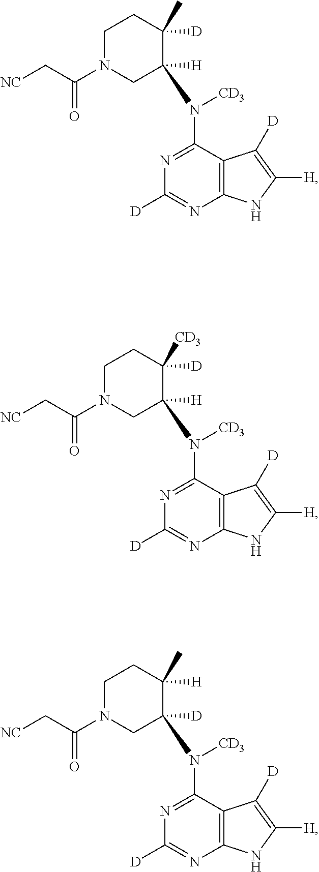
C12=C(C(N([CD3])C3([H])CN(C(C[NC])=O)CCC3([D])C)=NC([D])=N1)C([D])=C([H])N2.C12=C(C(N([CD3])C3([H])CN(C(C[NC])=O)CCC3([D])[CD3])=NC([D])=N1)C([D])=C([H])N2.C12=C(C(N([CD3])C3([D])CN(C(C[NC])=O)CCC3([H])C)=NC([D])=N1)C([D])=C([H])N2
